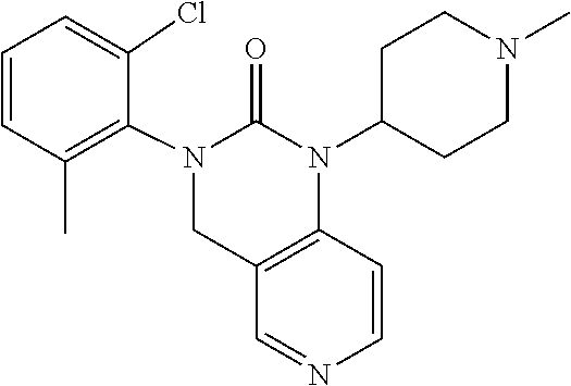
N1=CC2=C(C=C1)N(C1CCN(C)CC1)C(=O)N(C1=C(C)C=CC=C1Cl)C2
